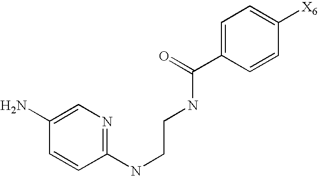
C1(NCCNC(C2=CC=C([X6])C=C2)=O)=NC=C(N)C=C1
